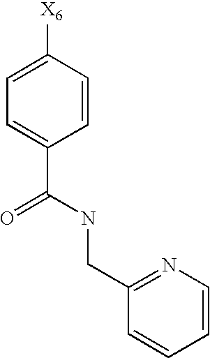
C1=C([X6])C=CC(C(=O)NCC2=NC=CC=C2)=C1
